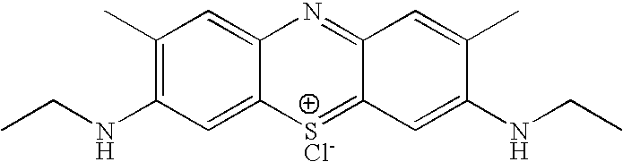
C1(C)=C(NCC)C=C2C(=C1)N=C1C(=[SCl-]2)C=C(NCC)C(C)=C1
